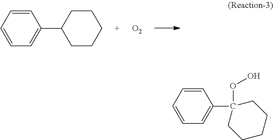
C1=CC=CC=C1C1(OO)CCCCC1.C1=CC=CC=C1C1CCCCC1.[O2]
